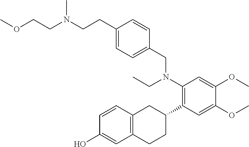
C12=C(C=CC(O)=C1)CC(C1=C(N(CC)CC3=CC=C(CCN(CCOC)C)C=C3)C=C(OC)C(OC)=C1)CC2
